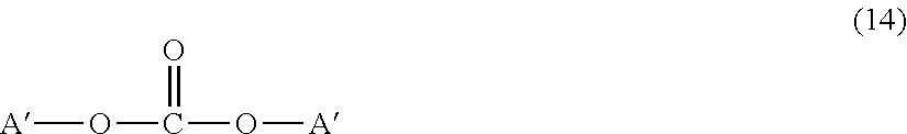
[A]OC(=O)O[A]
